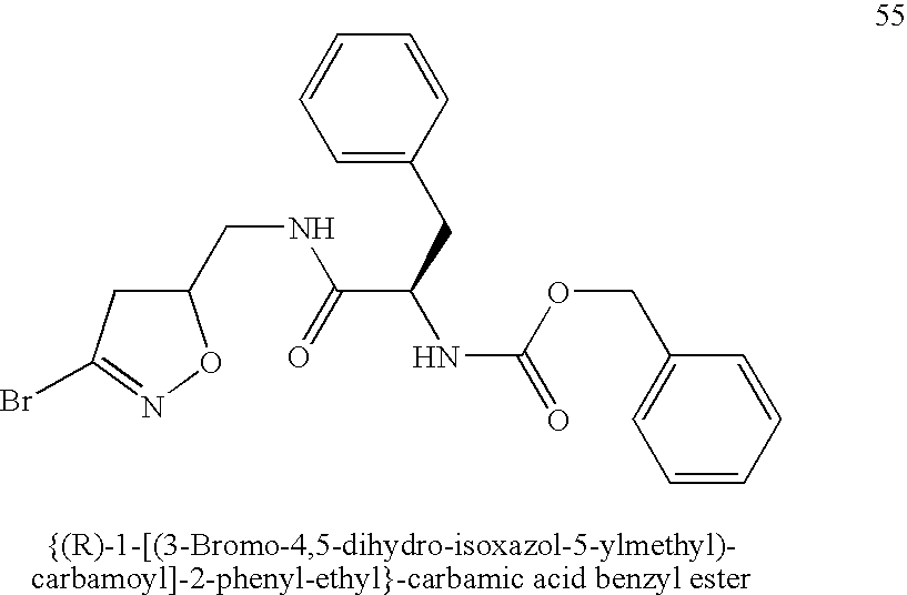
C1=CC=CC=C1CC(NC(OCC1=CC=CC=C1)=O)C(=O)NCC1ON=C(Br)C1
